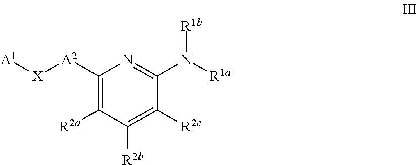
C1([A2][X][A1])=C([R2a])C([R2b])=C([R2c])C(N([R1a])[R1b])=N1
